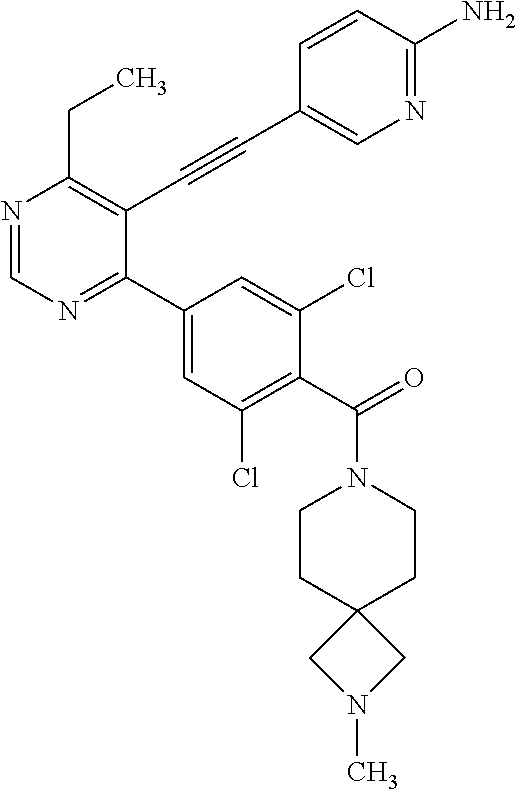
N1=CN=C(C2=CC(Cl)=C(C(=O)N3CCC4(CC3)CN(C)C4)C(Cl)=C2)C(C#CC2=CN=C(N)C=C2)=C1CC
